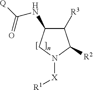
C1([R3])C(NC([Q])=O)CN([X][R1])C1[R2]
